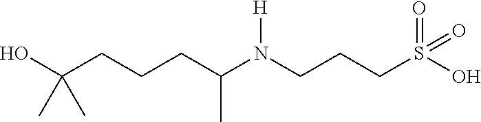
C(C(N(CCCS(=O)(O)=O)[H])C)CCC(C)(O)C
